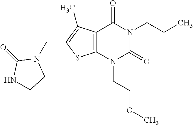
C12=C(N(CCOC)C(=O)N(CCC)C1=O)SC(CN1C(=O)NCC1)=C2C
